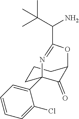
C1(Cl)=CC=CC=C1C12CCCC(C1=O)OC(C(C(C)(C)C)N)=N2
